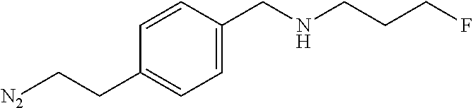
[N2]CCC1=CC=C(CNCCCF)C=C1
